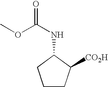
N(C(=O)OC)C1C([CO2H])CCC1
